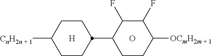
C1CC(C2CCC([OCmH2m + 1])C(F)C2F)CCC1[CnH2n + 1].[H].O
